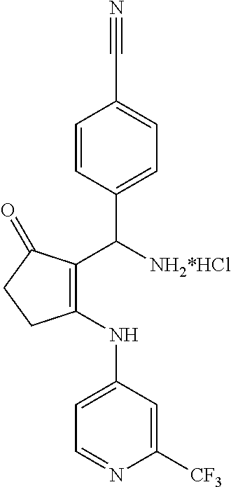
C1=CC(C([NH2*HCl])C2=C(NC3=CC=NC([CF3])=C3)CCC2=O)=CC=C1C#N
